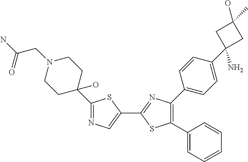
C1(C2=CN=C(C3(O)CCN(CC(N)=O)CC3)S2)=NC(C2=CC=C(C3(N)CC(O)(C)C3)C=C2)=C(C2=CC=CC=C2)S1
